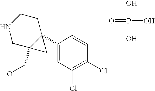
C1(C23C(COC)(CNCC2)C3)=CC(Cl)=C(Cl)C=C1.OP(O)(O)=O
